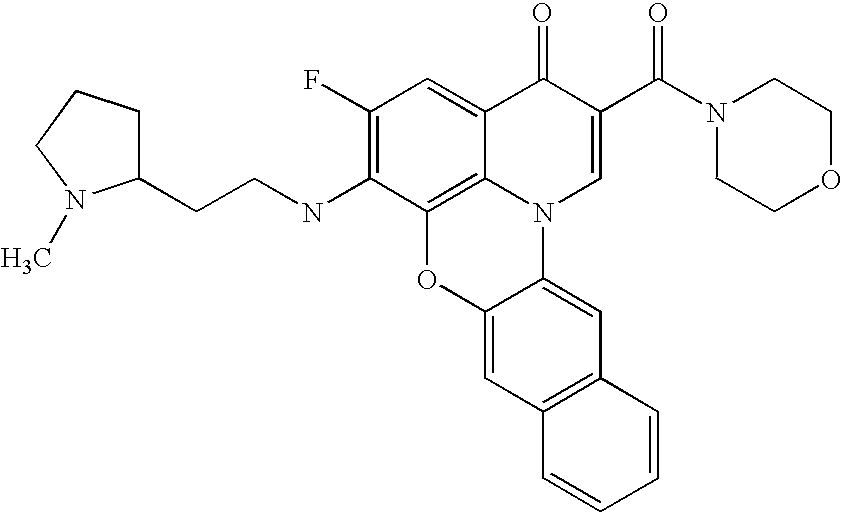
C1(F)=C(NCCC2CCCN2C)C2=C3C(=C1)C(=O)C(C(=O)N1CCOCC1)=CN3C1=CC3=C(C=C1O2)C=CC=C3
